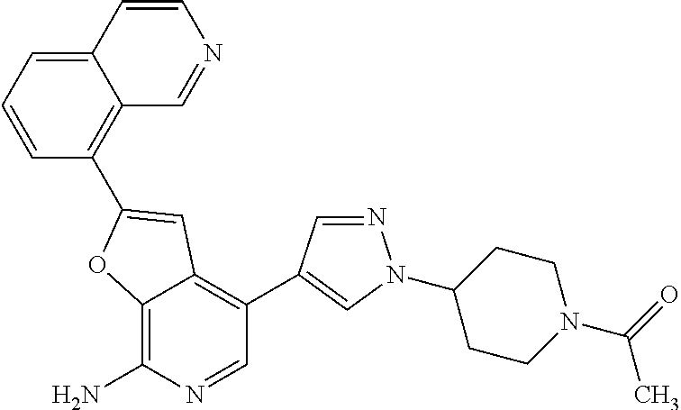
C12=C(N)N=CC(C3=CN(C4CCN(C(=O)C)CC4)N=C3)=C1C=C(C1=C3C(=CC=C1)C=CN=C3)O2
